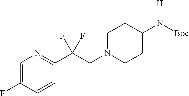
C1=C(F)C=CC(C(CN2CCC(N([Boc])[H])CC2)(F)F)=N1
